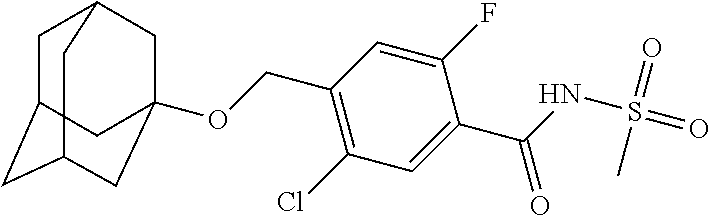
C1C2CC3CC(OCC4=C(Cl)C=C(C(=O)NS(=O)(=O)C)C(F)=C4)(CC1C3)C2
